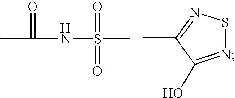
CC(NS(C)(=O)=O)=O.N1=C(O)C(C)=NS1
